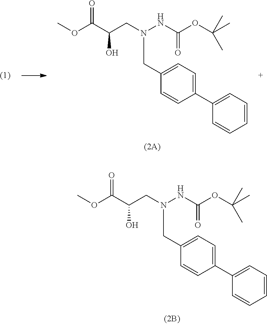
C1=CC=CC=C1C1=CC=C(CN(NC(OC(C)(C)C)=O)CC(C(OC)=O)O)C=C1.C1=CC=CC=C1C1=CC=C(CN(NC(OC(C)(C)C)=O)CC(C(OC)=O)O)C=C1
